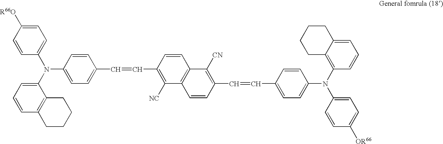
C1(N(C2=CC=C(C=CC3=C([NC])C4=C(C=C3)C([CN])=C(C=CC3=CC=C(N(C5=CC=C([OR66])C=C5)C5=C6C(=CC=C5)CCCC6)C=C3)C=C4)C=C2)C2=CC=CC3=C2CCCC3)=CC=C([R66O])C=C1
